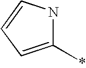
C1(*)=CC=CN1
